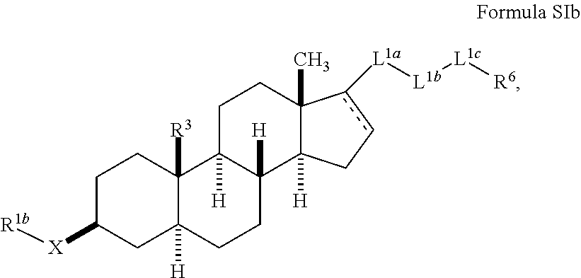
C1C([X][R1b])CC2([H])C([R3])(C1)C1([H])C([H])(CC2)C2([H])C(C)(CC1)c([L1a][L1b][L1c][R6])cC2
